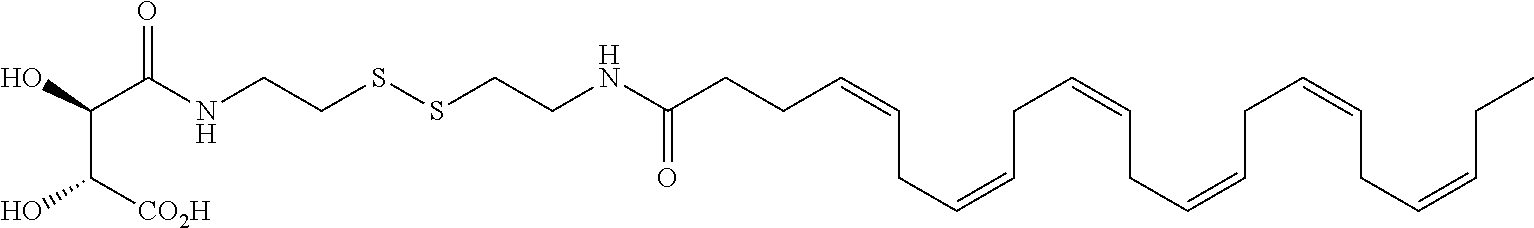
C(C(NCCSSCCNC(CCC=CCC=CCC=CCC=CCC=CCC=CCC)=O)=O)(O)C(O)[CO2H]
